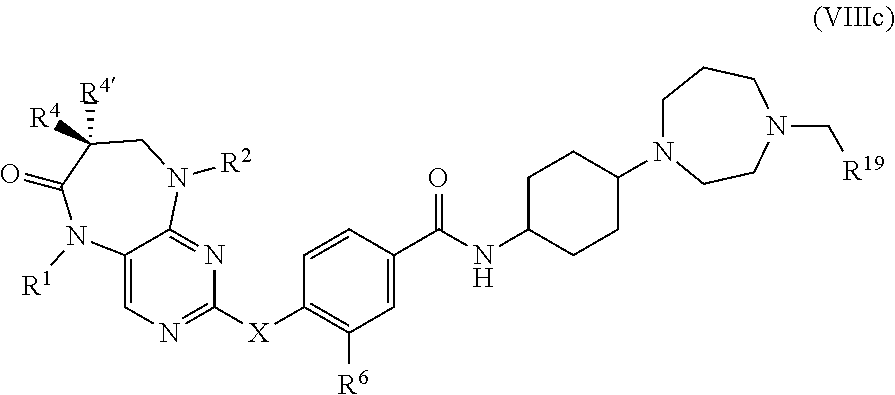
C12=CN=C([X]C3=C([R6])C=C(C(NC4CCC(N5CCCN(C[R19])CC5)CC4)=O)C=C3)N=C1N([R2])CC([R4])([R4])C(=O)N2[R1]
